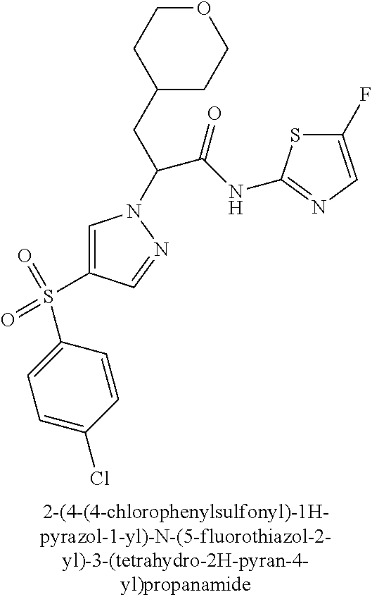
C1(F)=CN=C(NC(C(CC2CCOCC2)N2C=C(S(=O)(=O)C3=CC=C(Cl)C=C3)C=N2)=O)S1
